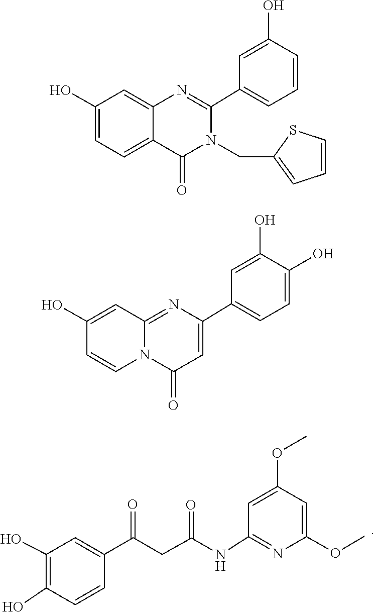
COC1=CC(OC)=CC(NC(CC(C2=CC(O)=C(O)C=C2)=O)=O)=N1.C1=C(O)C=CC=C1C1=NC2=CC(O)=CC=C2C(=O)N1CC1=CC=CS1.C1=C(O)C(O)=CC=C1C1=CC(=O)N2C=CC(O)=CC2=N1
